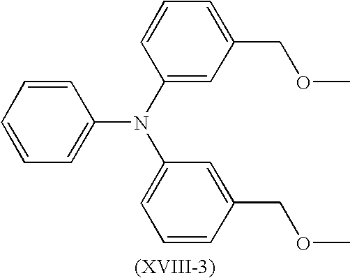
C1=CC=CC(N(C2=CC(COC)=CC=C2)C2=CC=CC(COC)=C2)=C1
